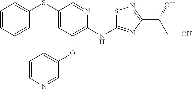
C1(SC2=CC=CC=C2)=CC(OC2=CC=CN=C2)=C(NC2=NC(C(O)CO)=NS2)N=C1
